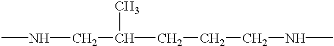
CNCC(CCCNC)C
